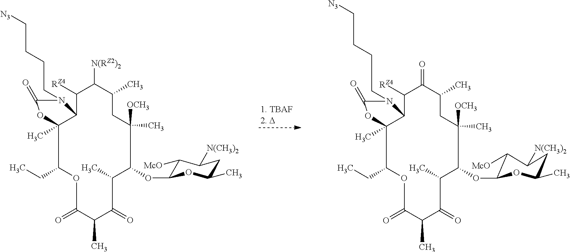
C1C(C)([OCH3])C(OC2C([McO])C([N(CH3)2])CC(C)O2)C(C)C(=O)C(C)C(=O)OC(CC)C2(C)C(C([RZ4])C([N(RZ2)2])C1C)N(CCCC[N3])C(=O)O2.C1C(C)([OCH3])C(OC2C([McO])C([N(CH3)2])CC(C)O2)C(C)C(=O)C(C)C(=O)OC(CC)C2(C)C(C([RZ4])C(=O)C1C)N(CCCC[N3])C(=O)O2
